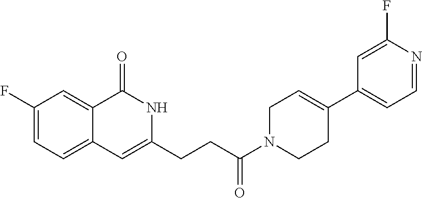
C1(F)=CC=C2C(=C1)C(=O)NC(CCC(N1CCC(C3=CC=NC(F)=C3)=CC1)=O)=C2
